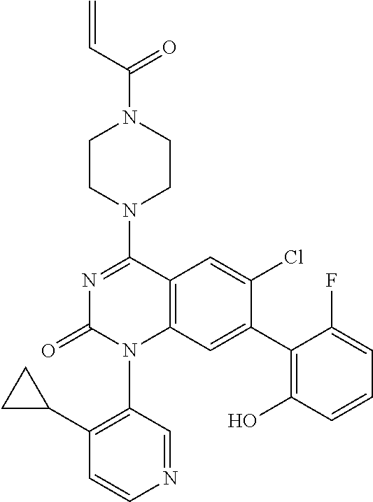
C1CN(C2=NC(=O)N(C3=C(C4CC4)C=CN=C3)C3=C2C=C(Cl)C(C2=C(O)C=CC=C2F)=C3)CCN1C(C=C)=O
